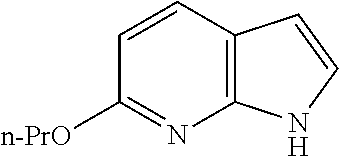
C12=C(C=CC([n-PrO])=N1)C=CN2
